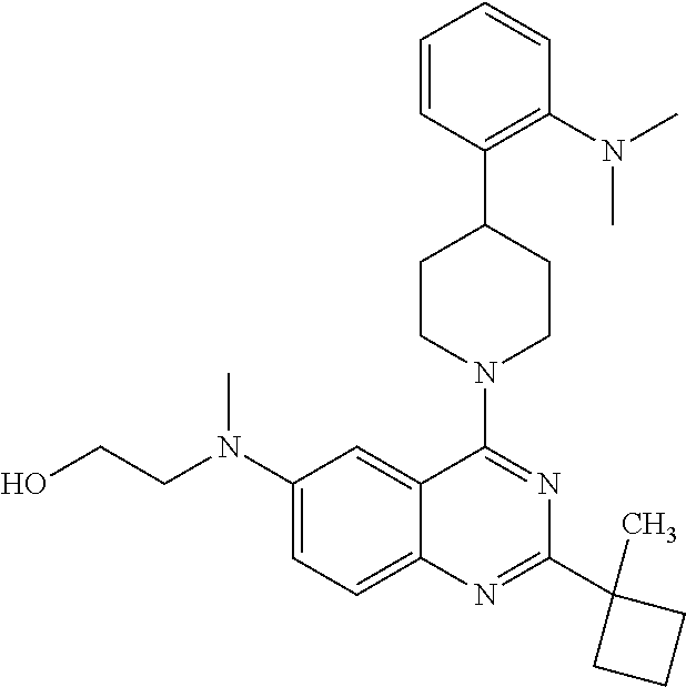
C1(N(CCO)C)=CC=C2C(=C1)C(N1CCC(C3=C(N(C)C)C=CC=C3)CC1)=NC(C1(C)CCC1)=N2
